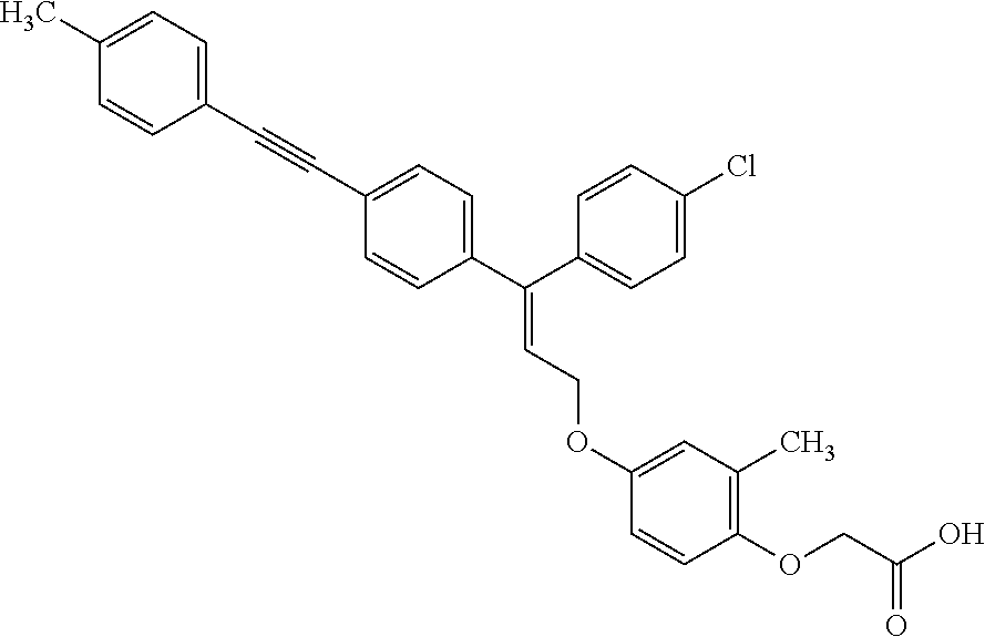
C1(C)=CC=C(C#CC2=CC=C(C(C3=CC=C(Cl)C=C3)=CCOC3=CC(C)=C(OCC(O)=O)C=C3)C=C2)C=C1
